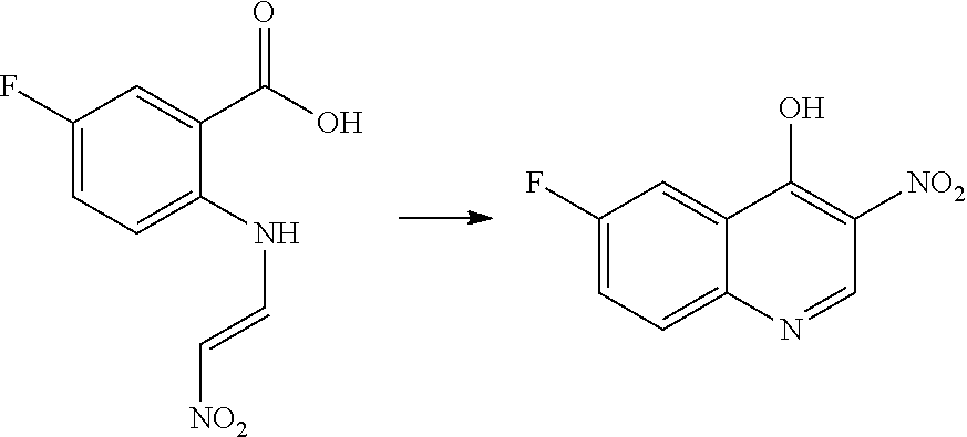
C1(F)=CC=C(NC=C[NO2])C(C(O)=O)=C1.C1(F)=CC=C2C(=C1)C(O)=C([NO2])C=N2
